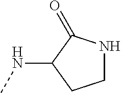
CNC1CCNC1=O
